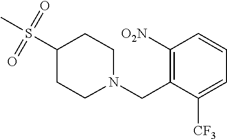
C1([O2N])=C(CN2CCC(S(C)(=O)=O)CC2)C([CF3])=CC=C1
